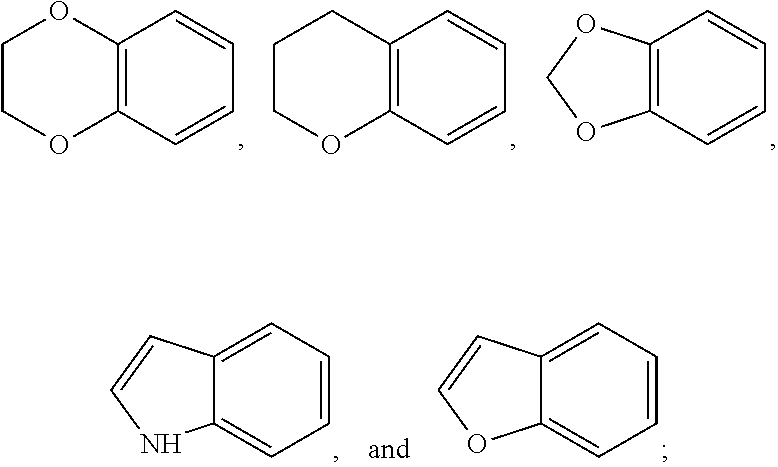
C12=C(C=CC=C1)OCCO2.C12=C(C=CC=C1)OCCC2.C12=C(C=CC=C1)OCO2.C12=CC=CC=C1NC=C2.C12=CC=CC=C1OC=C2
